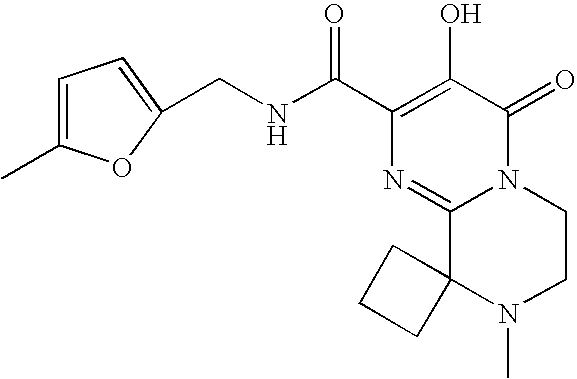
C(NC(C1=C(O)C(=O)N2C(=N1)C1(N(C)CC2)CCC1)=O)C1=CC=C(C)O1
